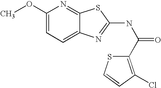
C1(OC)=CC=C2C(=N1)SC(NC(=O)C1=C(Cl)C=CS1)=N2
